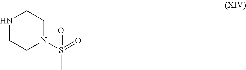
N1CCN(S(=O)(C)=O)CC1
